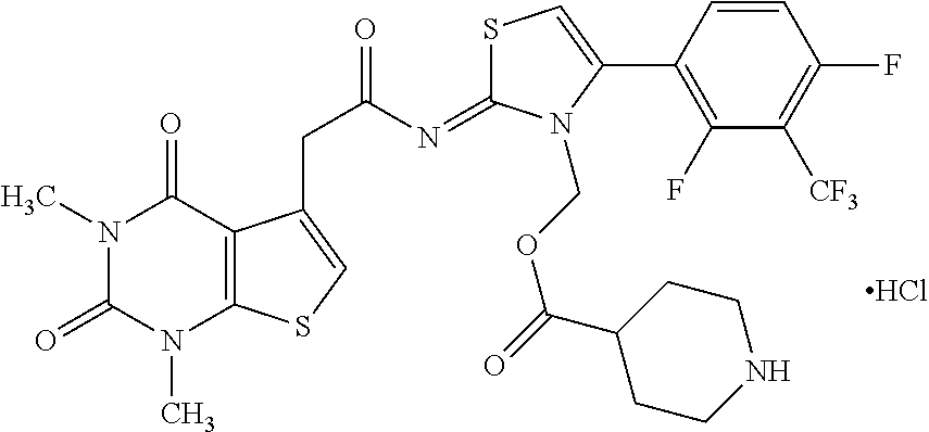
C1=CC(C2=CSC(=NC(CC3=CSC4=C3C(=O)N(C)C(=O)N4C)=O)N2COC(=O)C2CCNCC2)=C(F)C([CF3])=C1F.Cl
